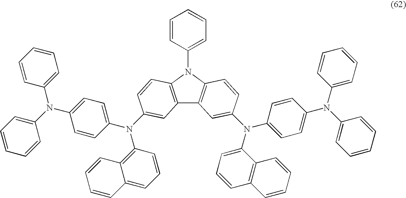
C12=C(N(C3=CC=CC=C3)C3=C1C=C(N(C1=CC=CC4=C1C=CC=C4)C1=CC=C(N(C4=CC=CC=C4)C4=CC=CC=C4)C=C1)C=C3)C=CC(N(C1=C3C(=CC=C1)C=CC=C3)C1=CC=C(N(C3=CC=CC=C3)C3=CC=CC=C3)C=C1)=C2
